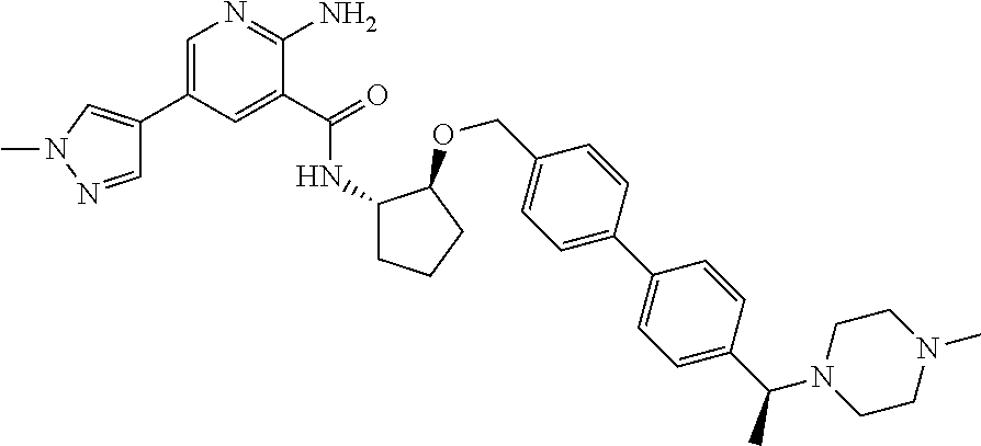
C1=NN(C)C=C1C1=CN=C(N)C(C(=O)NC2CCCC2OCC2=CC=C(C3=CC=C(C(N4CCN(C)CC4)C)C=C3)C=C2)=C1
